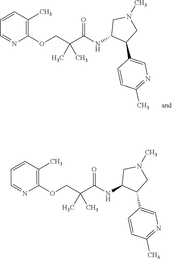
C1=CC(C)=C(OCC(C(NC2C(C3=CN=C(C)C=C3)CN(C)C2)=O)(C)C)N=C1.C1=CC(C)=C(OCC(C(NC2C(C3=CN=C(C)C=C3)CN(C)C2)=O)(C)C)N=C1
